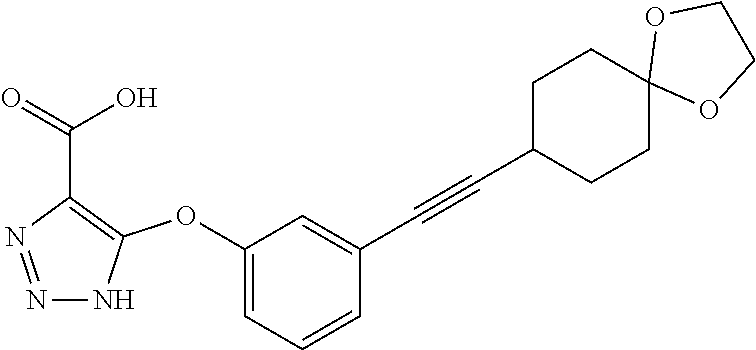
N1=NC(C(=O)O)=C(OC2=CC=CC(C#CC3CCC4(CC3)OCCO4)=C2)N1
